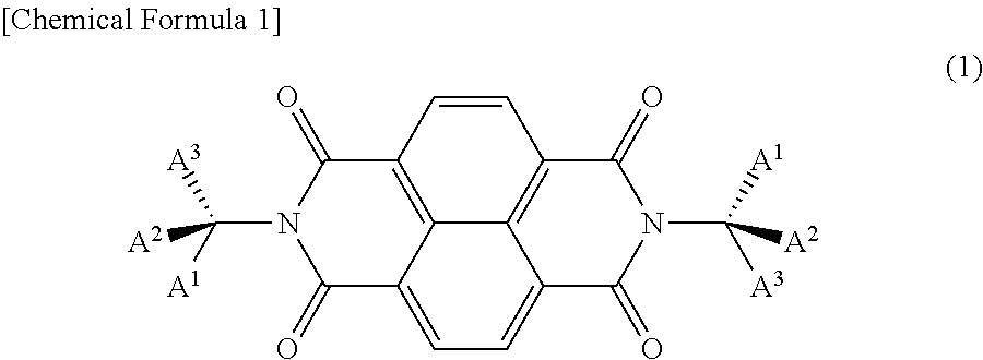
C12=C3C=CC4=C1C(=CC=C2C(=O)N(C([A1])([A3])[A2])C3=O)C(=O)N(C([A1])([A3])[A2])C4=O
